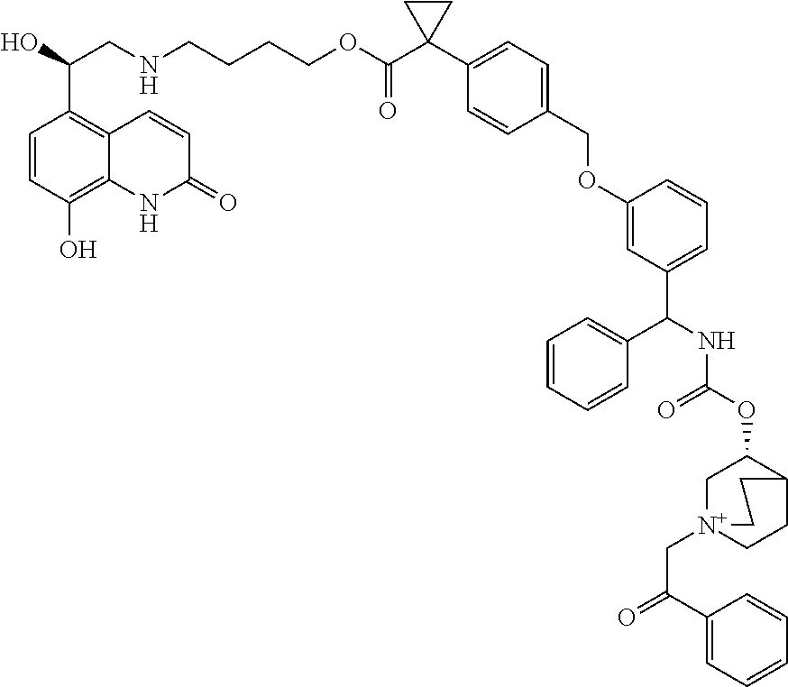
OC(CNCCCCOC(C1(C2=CC=C(COC3=CC(C(C4=CC=CC=C4)NC(OC4C[N+]5(CC(=O)C6=CC=CC=C6)CCC4CC5)=O)=CC=C3)C=C2)CC1)=O)C1=C2C(=C(O)C=C1)NC(=O)C=C2
